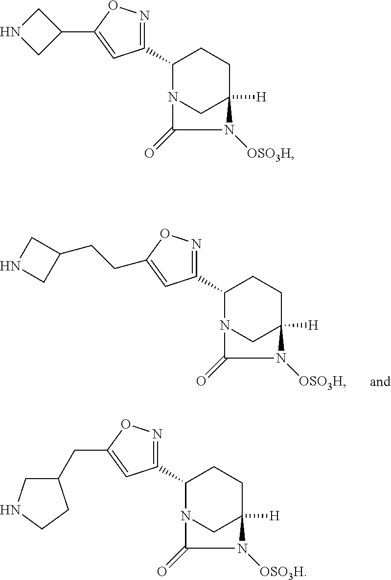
C1(C2=NOC(CCC3CNC3)=C2)N2CC([H])(CC1)N([OSO3H])C2=O.C1(C2=NOC(C3CNC3)=C2)N2CC([H])(CC1)N([OSO3H])C2=O.C1(C2=NOC(CC3CNCC3)=C2)N2CC([H])(CC1)N([OSO3H])C2=O
